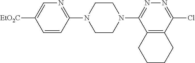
C1=CC(N2CCN(C3=NN=C(Cl)C4=C3CCCC4)CC2)=NC=C1[EtO2C]
